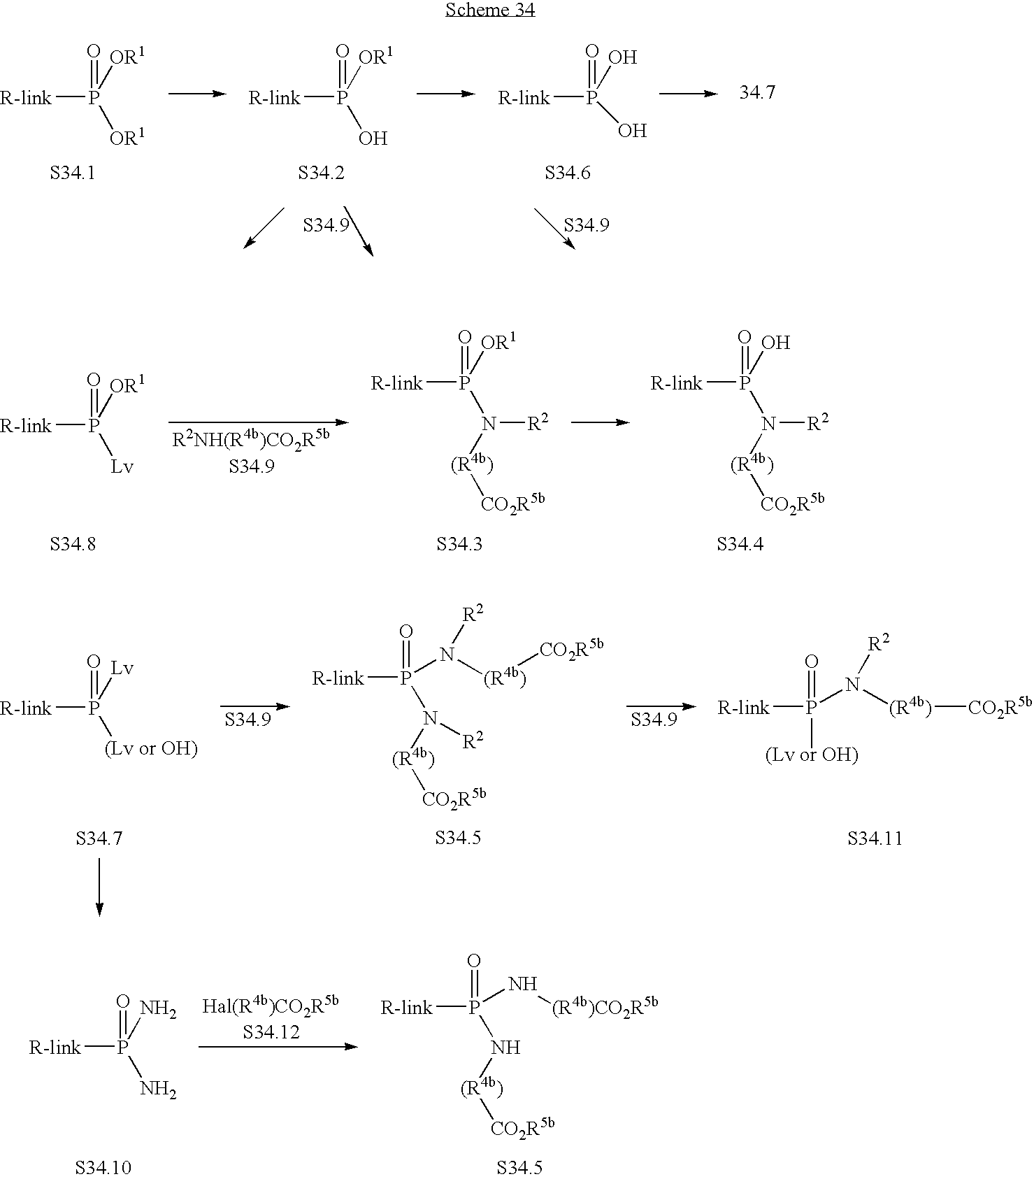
[R-link]P([OR1])([OR1])=O.[R-link]P(O)([OR1])=O.[R-link]P(O)(O)=O.[R-link]P([Lv])([OR1])=O.[R-link]P(N([R2])[(R4b)][CO2R5b])([OR1])=O.[R-link]P(O)(=O)N([R2])[(R4b)][CO2R5b].[R-link]P([(Lv or OH)])([Lv])=O.[R-link]P(N([R2])[(R4b)][CO2R5b])(N([(R4b)][CO2R5b])[R2])=O.[R-link]P(N([R2])[(R4b)][CO2R5b])(=O)[(Lv or OH)].[R-link]P(N)(N)=O.[R-link]P(N[(R4b)][CO2R5b])(N[(R4b)CO2R5b])=O
